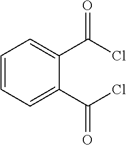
C1=CC=C(C(Cl)=O)C(C(Cl)=O)=C1
